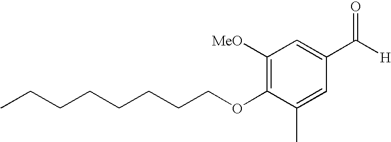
C1(C)=CC(C([H])=O)=CC([MeO])=C1OCCCCCCCC
